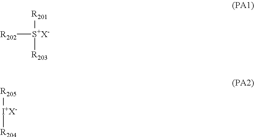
[R202][S+X-]([R201])[R203].[I+X-]([R205])[R204]
